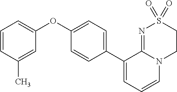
C1(OC2=CC=CC(C)=C2)=CC=C(C2=CC=CN3C2=NS(=O)(=O)CC3)C=C1
